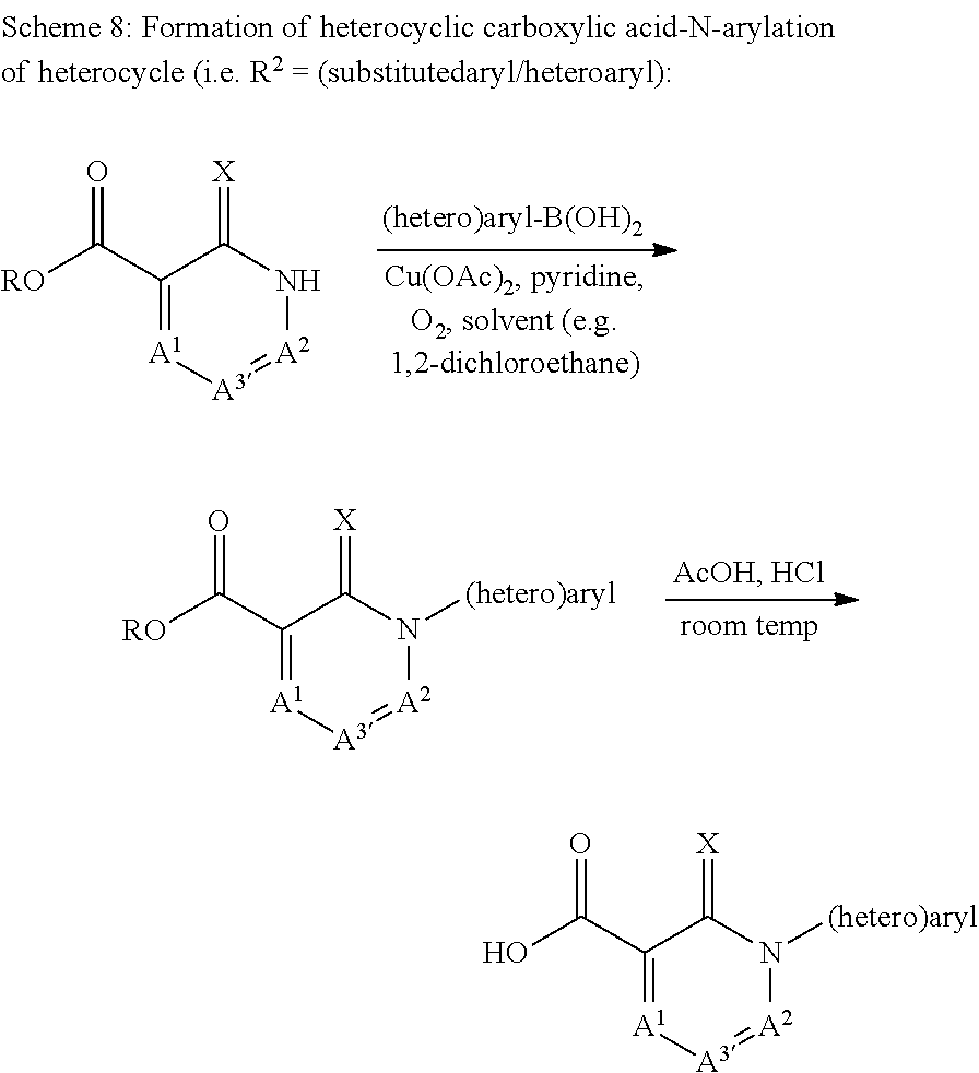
C1(C([RO])=O)=[A1][A3]=[A2]NC1=[X].C1(C([RO])=O)=[A1][A3]=[A2]N([(hetero)aryl])C1=[X].C1(C(O)=O)=[A1][A3]=[A2]N([(hetero)aryl])C1=[X]
